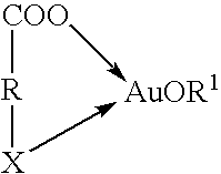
[COO]1->[AuOR1]-[X][R]1
